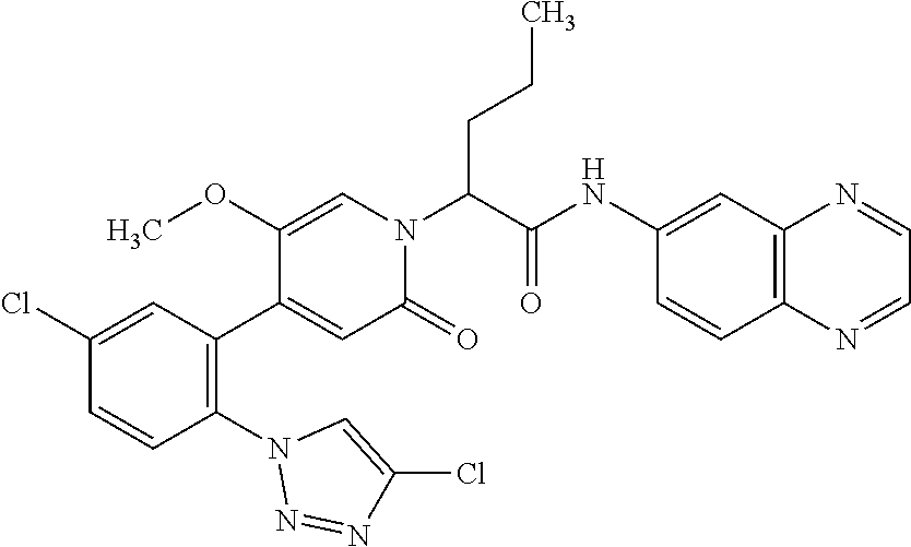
ClC1=CC(C2=CC(=O)N(C(C(NC3=CC4=C(C=C3)N=CC=N4)=O)CCC)C=C2OC)=C(N2N=NC(Cl)=C2)C=C1
